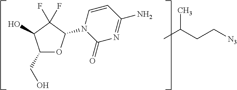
C1(CO)OC(N2C(=O)N=C(N)C=C2)C(F)(F)C1O.CC(CC[N3])C
